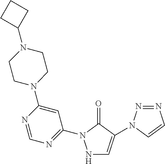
N1C=C(N2N=NC=C2)C(=O)N1C1=NC=NC(N2CCN(C3CCC3)CC2)=C1
